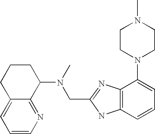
C12=CC=CN=C1C(N(C)CC1=NC3=C(N1)C=CC=C3N1CCN(C)CC1)CCC2
